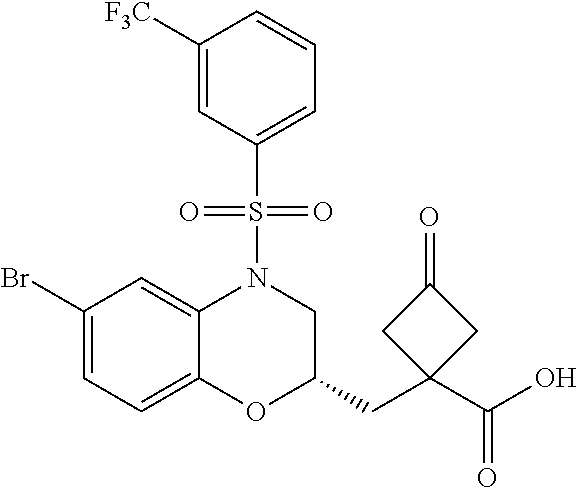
C1(Br)=CC=C2C(=C1)N(S(C1=CC=CC([F3C])=C1)(=O)=O)CC(CC1(C(O)=O)CC(=O)C1)O2
